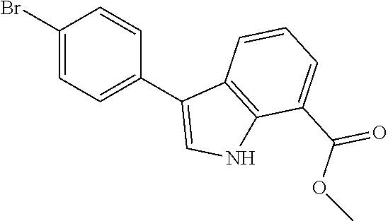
C1(Br)=CC=C(C2=CNC3=C2C=CC=C3C(=O)OC)C=C1
